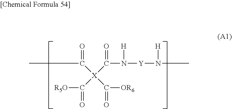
CC([X](C([OR6])=O)(C(N([Y]N(C)[H])[H])=O)C([R5O])=O)=O
